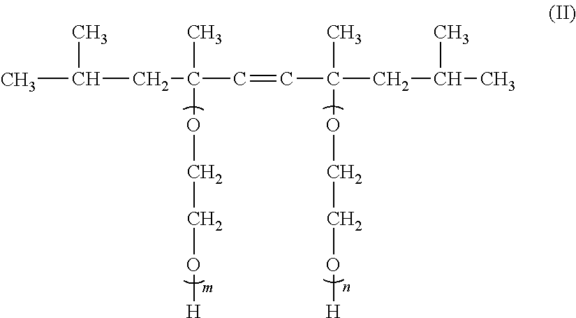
CC(C)CC(C)(C=CC(C)(CC(C)C)OCCO[H])OCCO[H]
